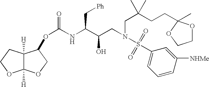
C(NC(C(CN(CC(CCC1(C)OCCO1)(C)C)S(=O)(=O)C1=CC=CC([NHMe])=C1)O)C[Ph])(=O)OC1C2([H])C([H])(OCC2)OC1
